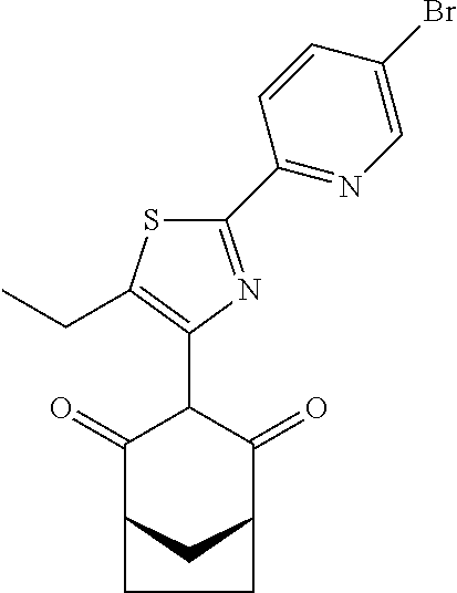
C1(=O)C2CC(C(=O)C1C1=C(CC)SC(C3=NC=C(Br)C=C3)=N1)CC2
